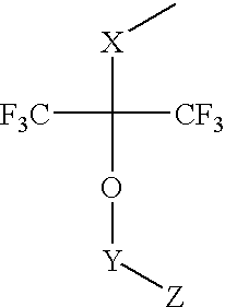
C[X]C([CF3])([F3C])O[Y][Z]
